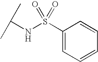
CC(C)NS(C1=CC=CC=C1)(=O)=O
